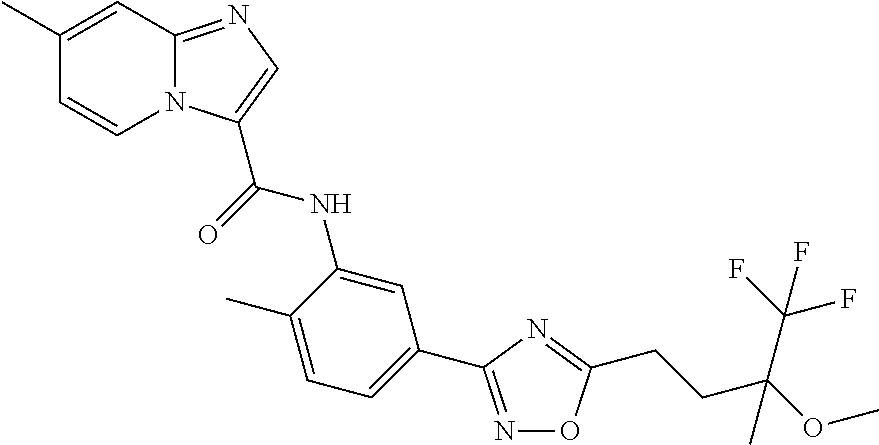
C1(C)=CC2=NC=C(C(NC3=CC(C4=NOC(CCC(OC)(C(F)(F)F)C)=N4)=CC=C3C)=O)N2C=C1
